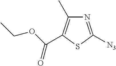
N1=C([N3])SC(C(OCC)=O)=C1C
